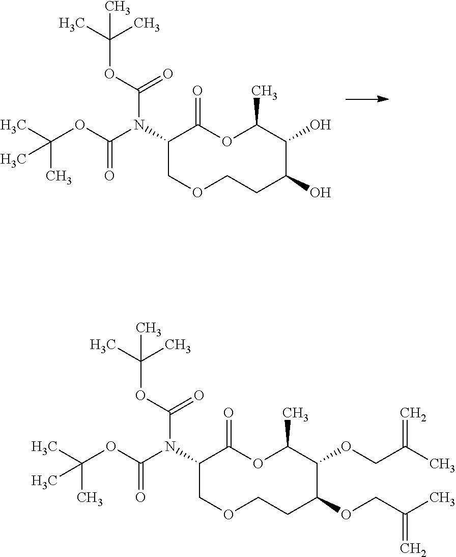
C1(N(C(OC(C)(C)C)=O)C(OC(C)(C)C)=O)COCCC(O)C(O)C(C)OC1=O.C1(N(C(OC(C)(C)C)=O)C(OC(C)(C)C)=O)COCCC(OCC(C)=C)C(OCC(C)=C)C(C)OC1=O
